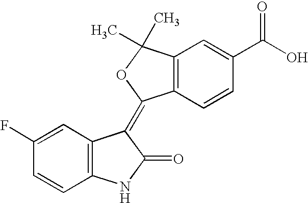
C1=C(F)C=CC2=C1C(=C1C3=C(C=C(C(O)=O)C=C3)C(C)(C)O1)C(=O)N2
